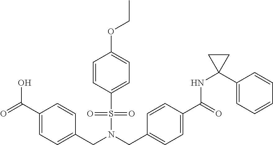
C1(C(=O)O)=CC=C(CN(CC2=CC=C(C(=O)NC3(C4=CC=CC=C4)CC3)C=C2)S(=O)(=O)C2=CC=C(OCC)C=C2)C=C1
